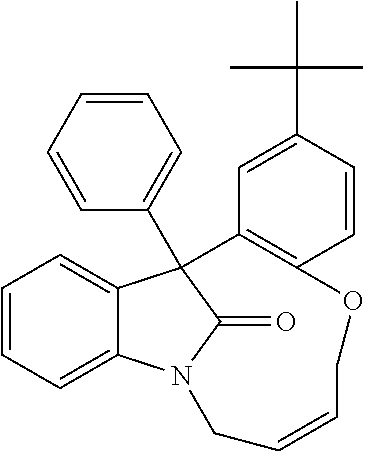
C1=CC=C2C(=C1)C1(C3=CC=CC=C3)C(=O)N2CC=CCOC2=C1C=C(C(C)(C)C)C=C2
